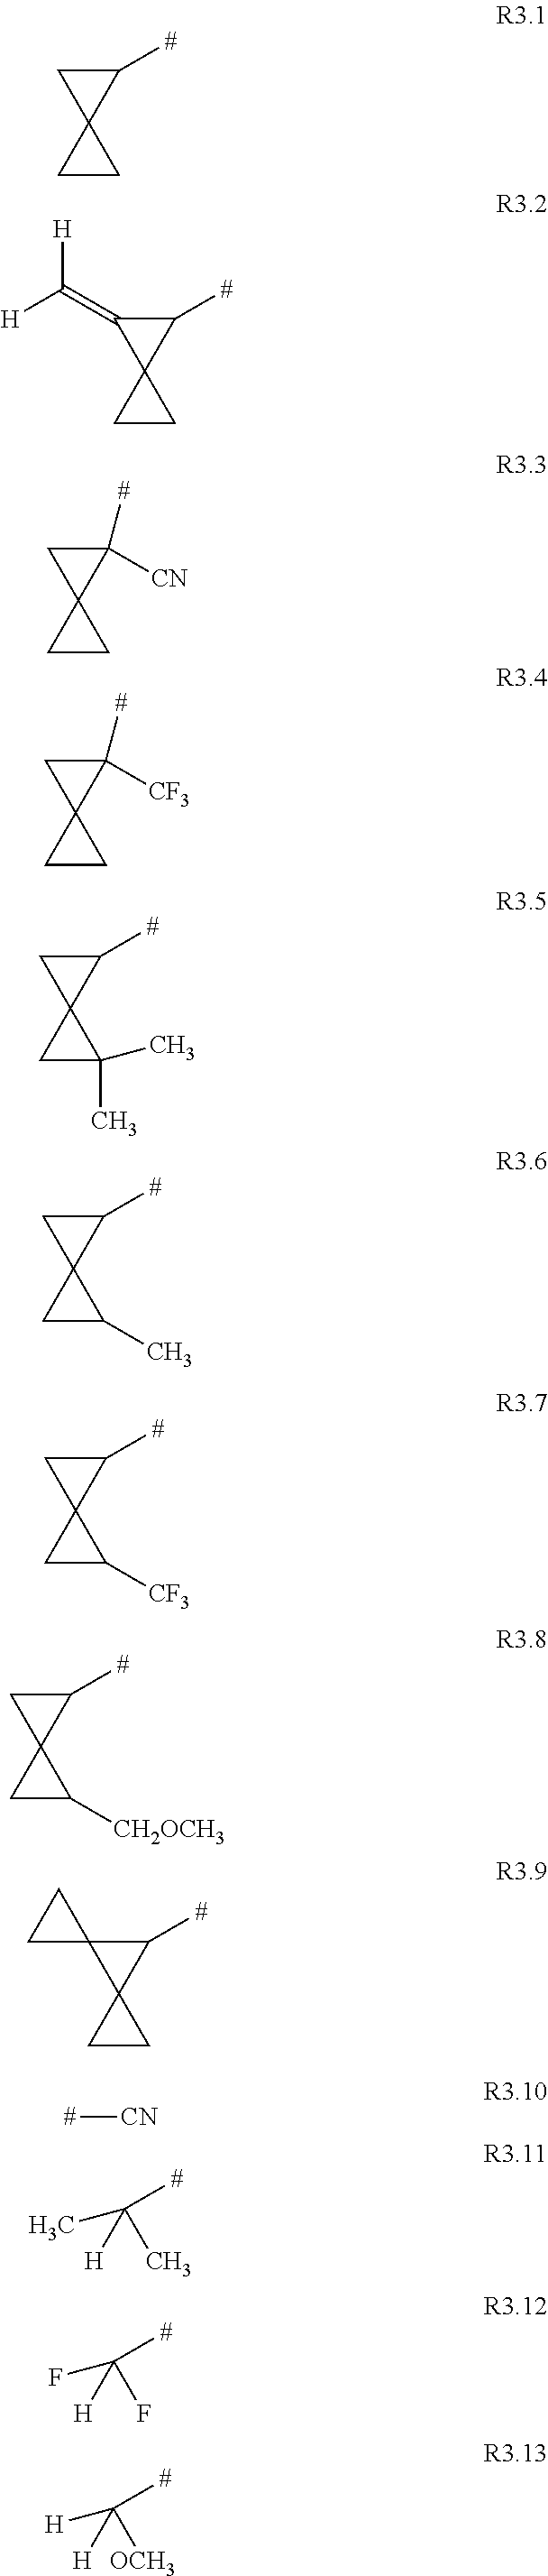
C1([#])CC12CC2.C1([#])C(=C([H])[H])C12CC2.C1([#])([CN])CC12CC2.C1([#])([CF3])CC12CC2.C1([#])CC12CC2(C)C.C1([#])CC12CC2C.C1([#])CC12CC2[CF3].C1([#])CC12CC2[CH2OCH3].C1([#])C2(C13CC3)CC2.[#][CN].C([H])(C)(C)[#].C([H])(F)(F)[#].C([H])([OCH3])([H])[#]
